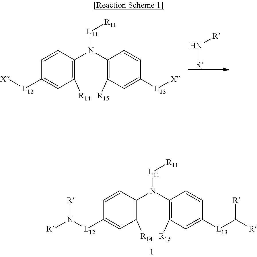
[R]N[R].C1([R14])=C(N(C2=C([R15])C=C([L13][X])C=C2)[L11][R11])C=CC([L12][X])=C1.C1([R14])=C(N(C2=C([R15])C=C([L13]C([R])[R])C=C2)[L11][R11])C=CC([L12]N([R])[R])=C1
